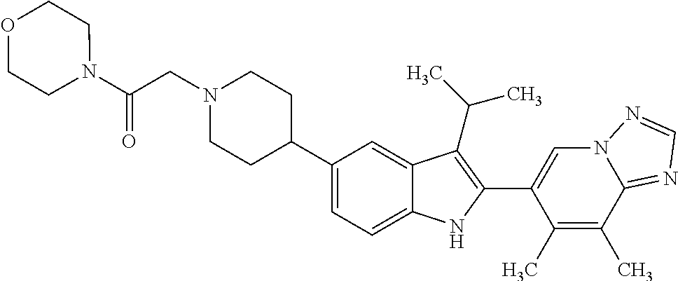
N1(CC(N2CCOCC2)=O)CCC(C2=CC=C3C(=C2)C(C(C)C)=C(C2=CN4C(=NC=N4)C(C)=C2C)N3)CC1
